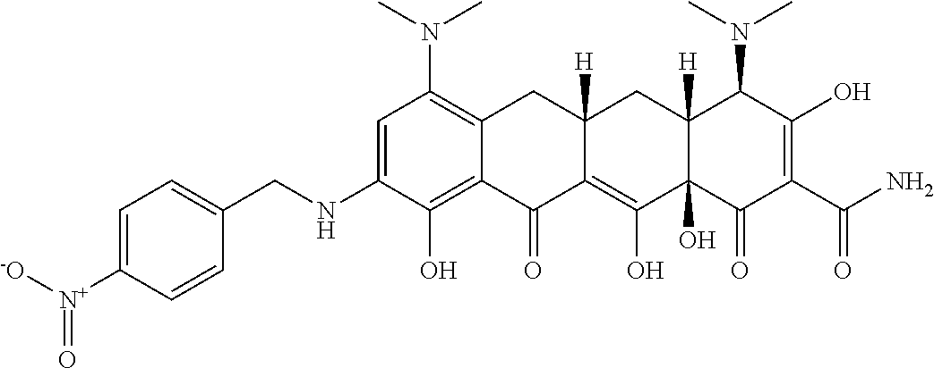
C1=C(NCC2=CC=C([N+](=O)[-O])C=C2)C(O)=C2C(=C1N(C)C)CC1([H])C(=C(O)C3(O)C([H])(C1)C(N(C)C)C(O)=C(C(N)=O)C3=O)C2=O
